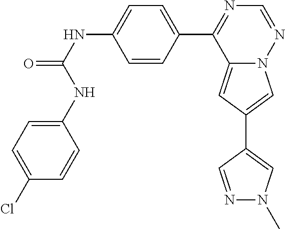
C12=CC(C3=CN(C)N=C3)=CN1N=CN=C2C1=CC=C(NC(=O)NC2=CC=C(Cl)C=C2)C=C1
